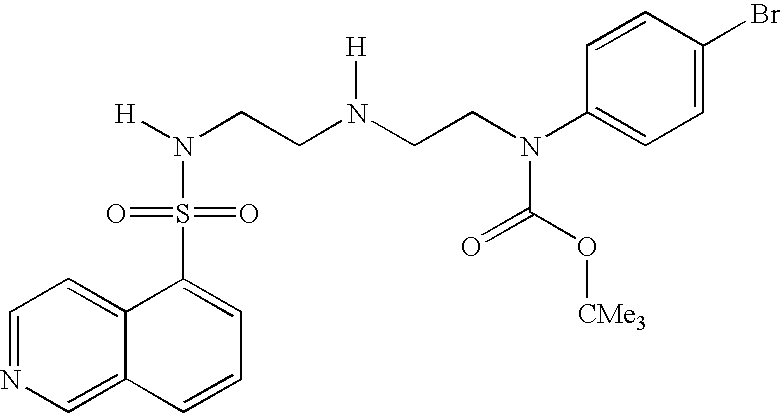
C1=NC=C2C(=C1)C(S(=O)(=O)N([H])CCN(CCN(C1=CC=C(Br)C=C1)C(O[CMe3])=O)[H])=CC=C2
